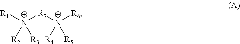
[R1][N+]([R7][N+]([R6])([R4])[R5])([R2])[R3]
